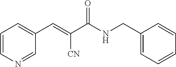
C1=CN=CC(C=C(C(NCC2=CC=CC=C2)=O)[CN])=C1
